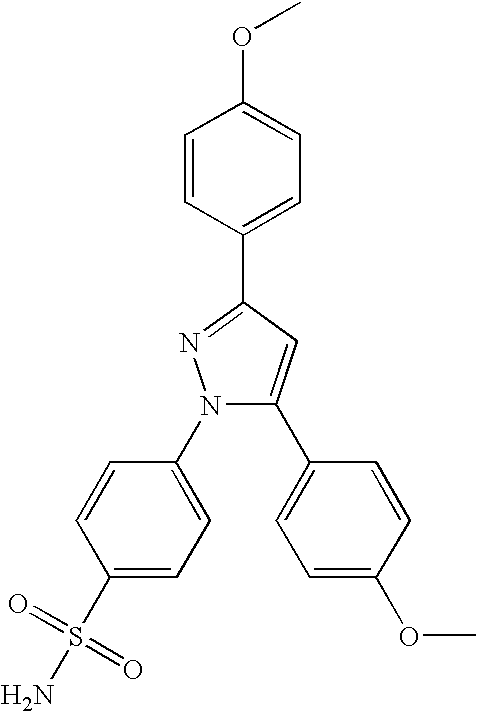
N1(C2=CC=C(S(N)(=O)=O)C=C2)C(C2=CC=C(OC)C=C2)=CC(C2=CC=C(OC)C=C2)=N1
